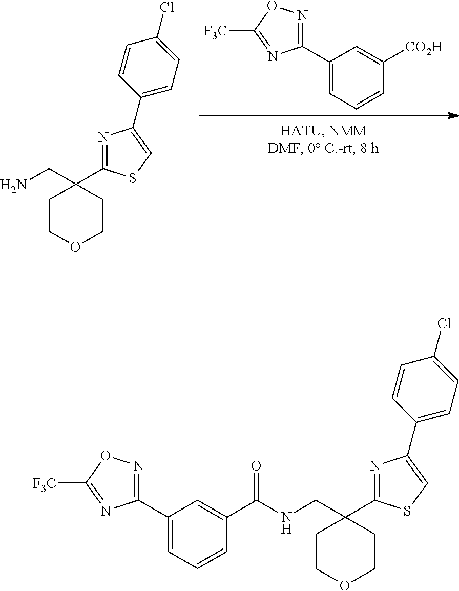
C1(C2=NOC([F3C])=N2)=CC=CC([CO2H])=C1.C1(C2(CN)CCOCC2)=NC(C2=CC=C(Cl)C=C2)=CS1.C1(C2=NOC([F3C])=N2)=CC=CC(C(NCC2(C3=NC(C4=CC=C(Cl)C=C4)=CS3)CCOCC2)=O)=C1
